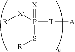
[T]([A])P(S[R])(=[X])[X][R]
